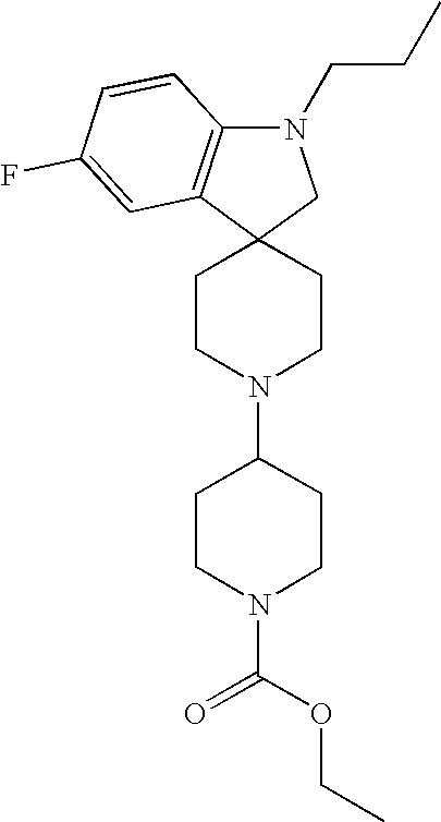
C1CN(C2CCN(C(OCC)=O)CC2)CCC12CN(CCC)C1=C2C=C(F)C=C1
